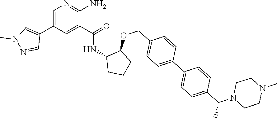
C1=C(C2=CN(C)N=C2)C=C(C(=O)NC2CCCC2OCC2=CC=C(C3=CC=C(C(C)N4CCN(C)CC4)C=C3)C=C2)C(N)=N1
